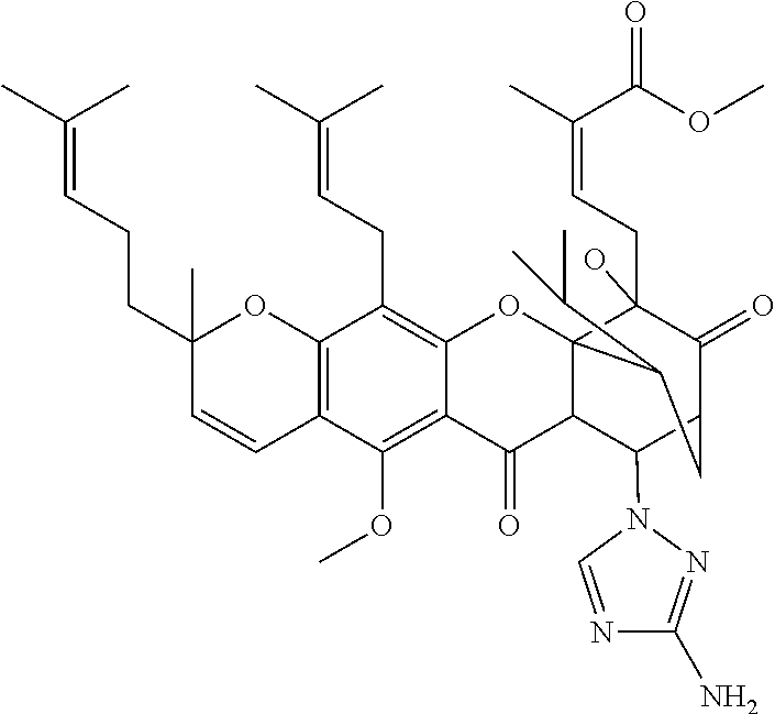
C12=C(C=CC(CCC=C(C)C)(C)O1)C(OC)=C1C(=C2CC=C(C)C)OC23C(CC=C(C)C(OC)=O)(O)C(=O)C(CC2C(C)C)C(N2N=C(N)N=C2)C3C1=O
